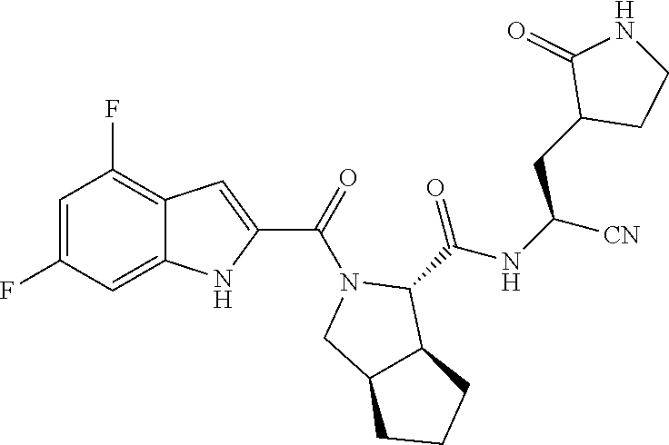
C1=C(F)C=C2C(=C1F)C=C(C(=O)N1CC3C(C1C(NC([CN])CC1CCNC1=O)=O)CCC3)N2
